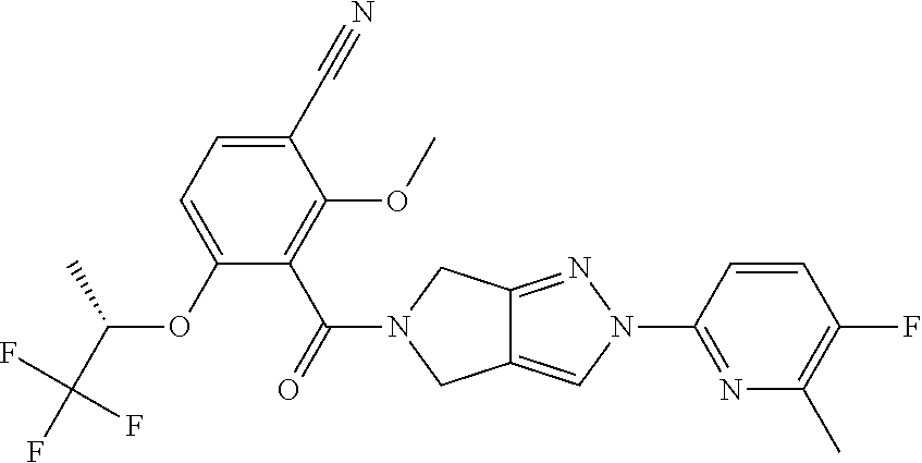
O(C1=CC=C(C#N)C(OC)=C1C(=O)N1CC2=CN(C3=NC(C)=C(F)C=C3)N=C2C1)C(C(F)(F)F)C
